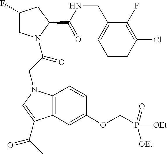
C1(CNC(=O)C2N(C(CN3C4=C(C=C(OCP([OEt])([OEt])=O)C=C4)C(C(C)=O)=C3)=O)CC(F)C2)=CC=CC(Cl)=C1F
